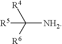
C([NH2])([R4])([R6])[R5]
